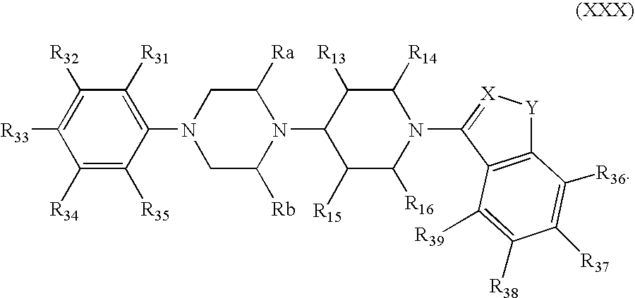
C1([R31])=C(N2CC([Rb])N(C3C([R15])C([R16])N(C4=[X][Y]C5=C4C([R39])=C([R38])C([R37])=C5[R36])C([R14])C3[R13])C([Ra])C2)C([R35])=C([R34])C([R33])=C1[R32]
